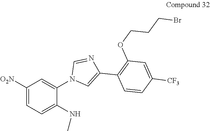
C1([O2N])=CC=C(NC)C(N2C=C(C3=C(OCCCBr)C=C([CF3])C=C3)N=C2)=C1
